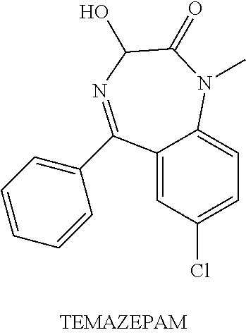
C12=CC(Cl)=CC=C1N(C)C(=O)C(O)N=C2C1=CC=CC=C1
